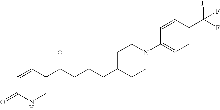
C1=C(C(CCCC2CCN(C3=CC=C(C(F)(F)F)C=C3)CC2)=O)C=CC(=O)N1
